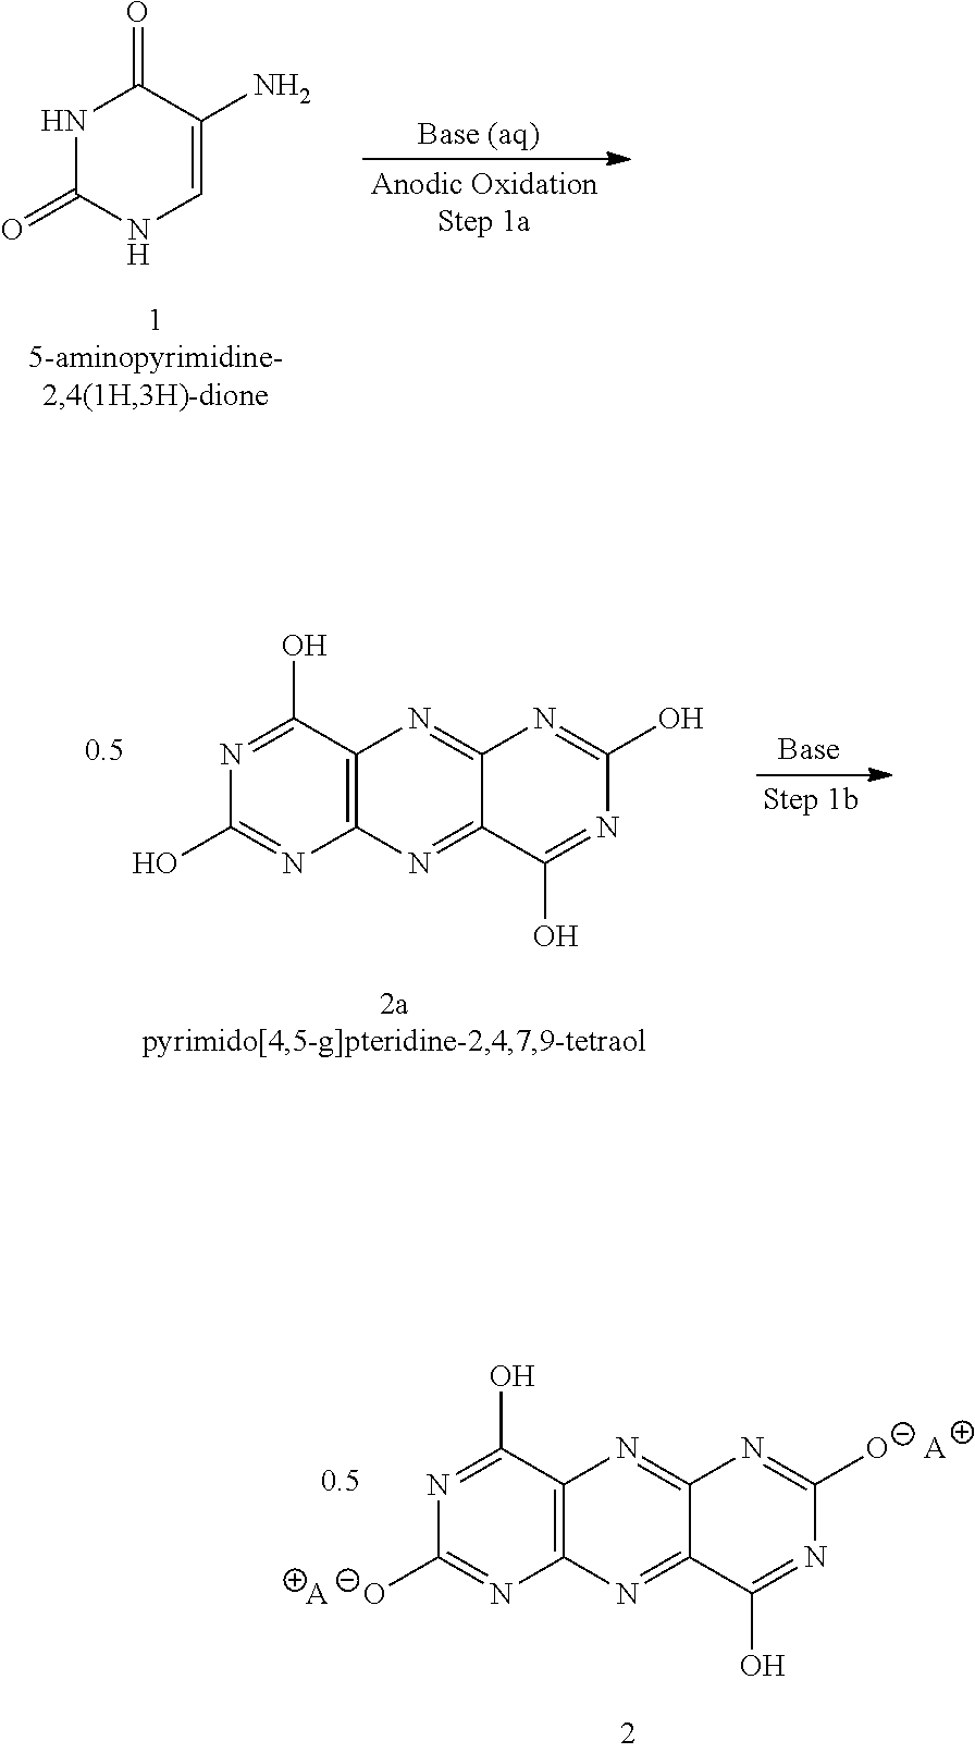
N1C(=O)NC=C(N)C1=O.C1(O)=NC(O)=NC2=C1N=C1C(=N2)C(O)=NC(O)=N1.C1(O)=NC([O-])=NC2=C1N=C1C(=N2)C(O)=NC([O-])=N1.[A].[A]
